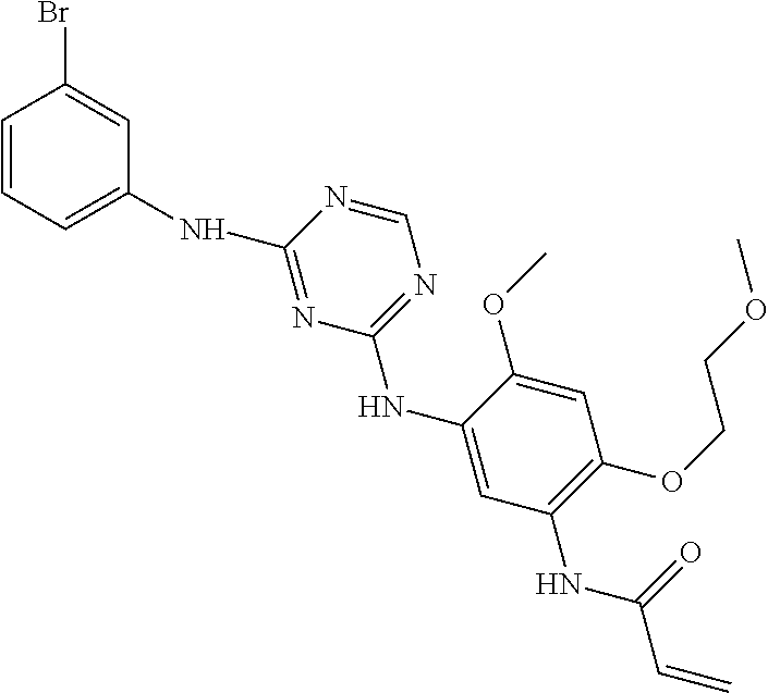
C1(NC2=CC=CC(Br)=C2)=NC(NC2=CC(NC(C=C)=O)=C(OCCOC)C=C2OC)=NC=N1
